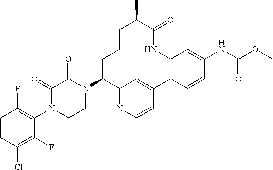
C1=CC(Cl)=C(F)C(N2CCN(C3C4=NC=CC(=C4)C4=C(C=C(NC(=O)OC)C=C4)NC(=O)C(C)CCC3)C(=O)C2=O)=C1F
